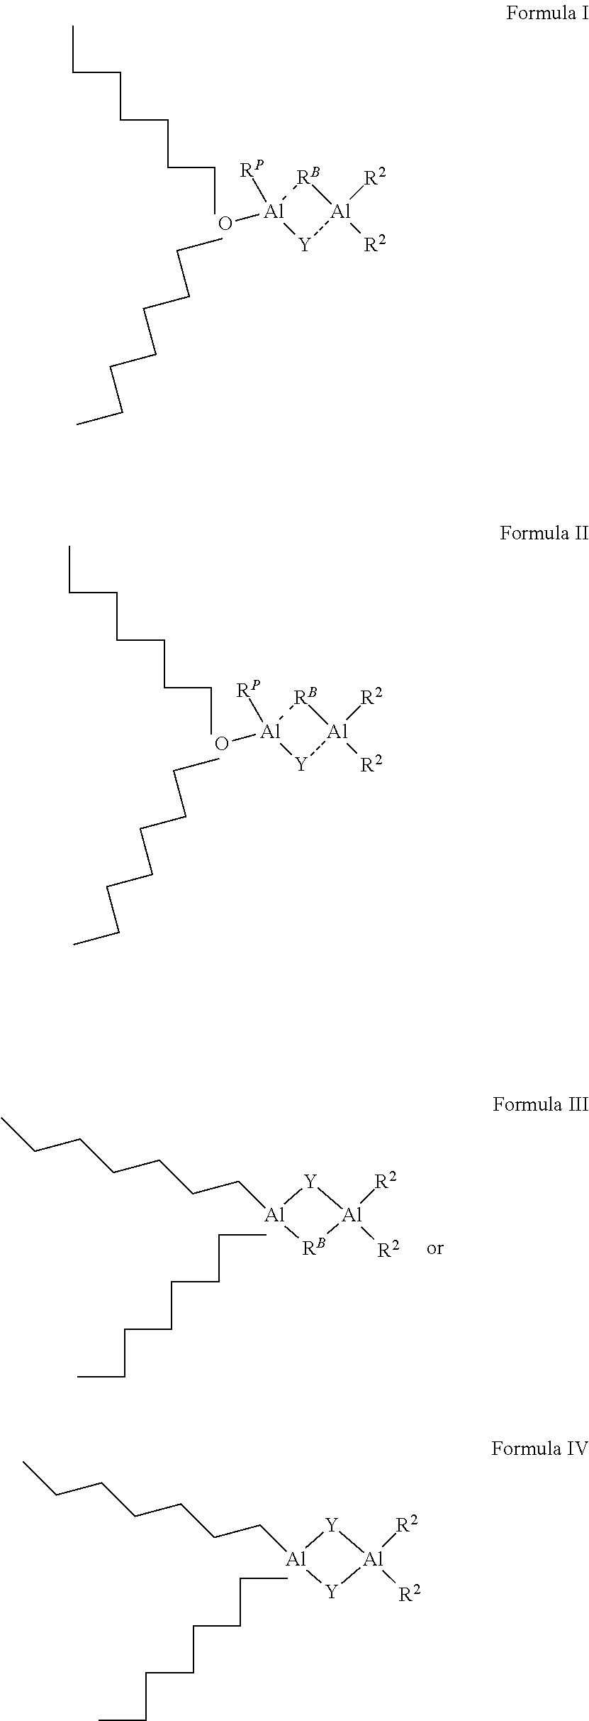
[Al]1(O)([RP])[RB][Al]([R2])([R2])[Y]1.CCCCCCCC.CCCCCCCC.[Al]1(O)([RP])[RB][Al]([R2])([R2])[Y]1.CCCCCCCC.CCCCCCCC.[Al]1(CCCCCCC)[Y][Al]([R2])([R2])[Y]1.CCCCCCCC.[Al]1(CCCCCCC)[Y][Al]([R2])([R2])[RB]1.CCCCCCCC
